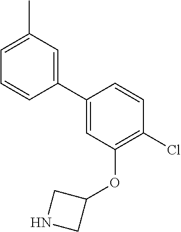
C1(C2=CC(C)=CC=C2)=CC(OC2CNC2)=C(Cl)C=C1
